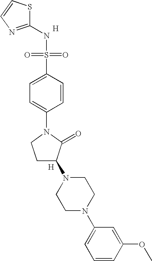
[H].S1C(NS(=O)(=O)C2=CC=C(N3CCC(N4CCN(C5=CC=CC(OC)=C5)CC4)C3=O)C=C2)=NC=C1.[H]
